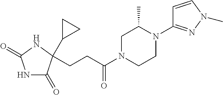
N1C(=O)C(CCC(N2CCN(C3=NN(C)C=C3)C(C)C2)=O)(C2CC2)NC1=O
